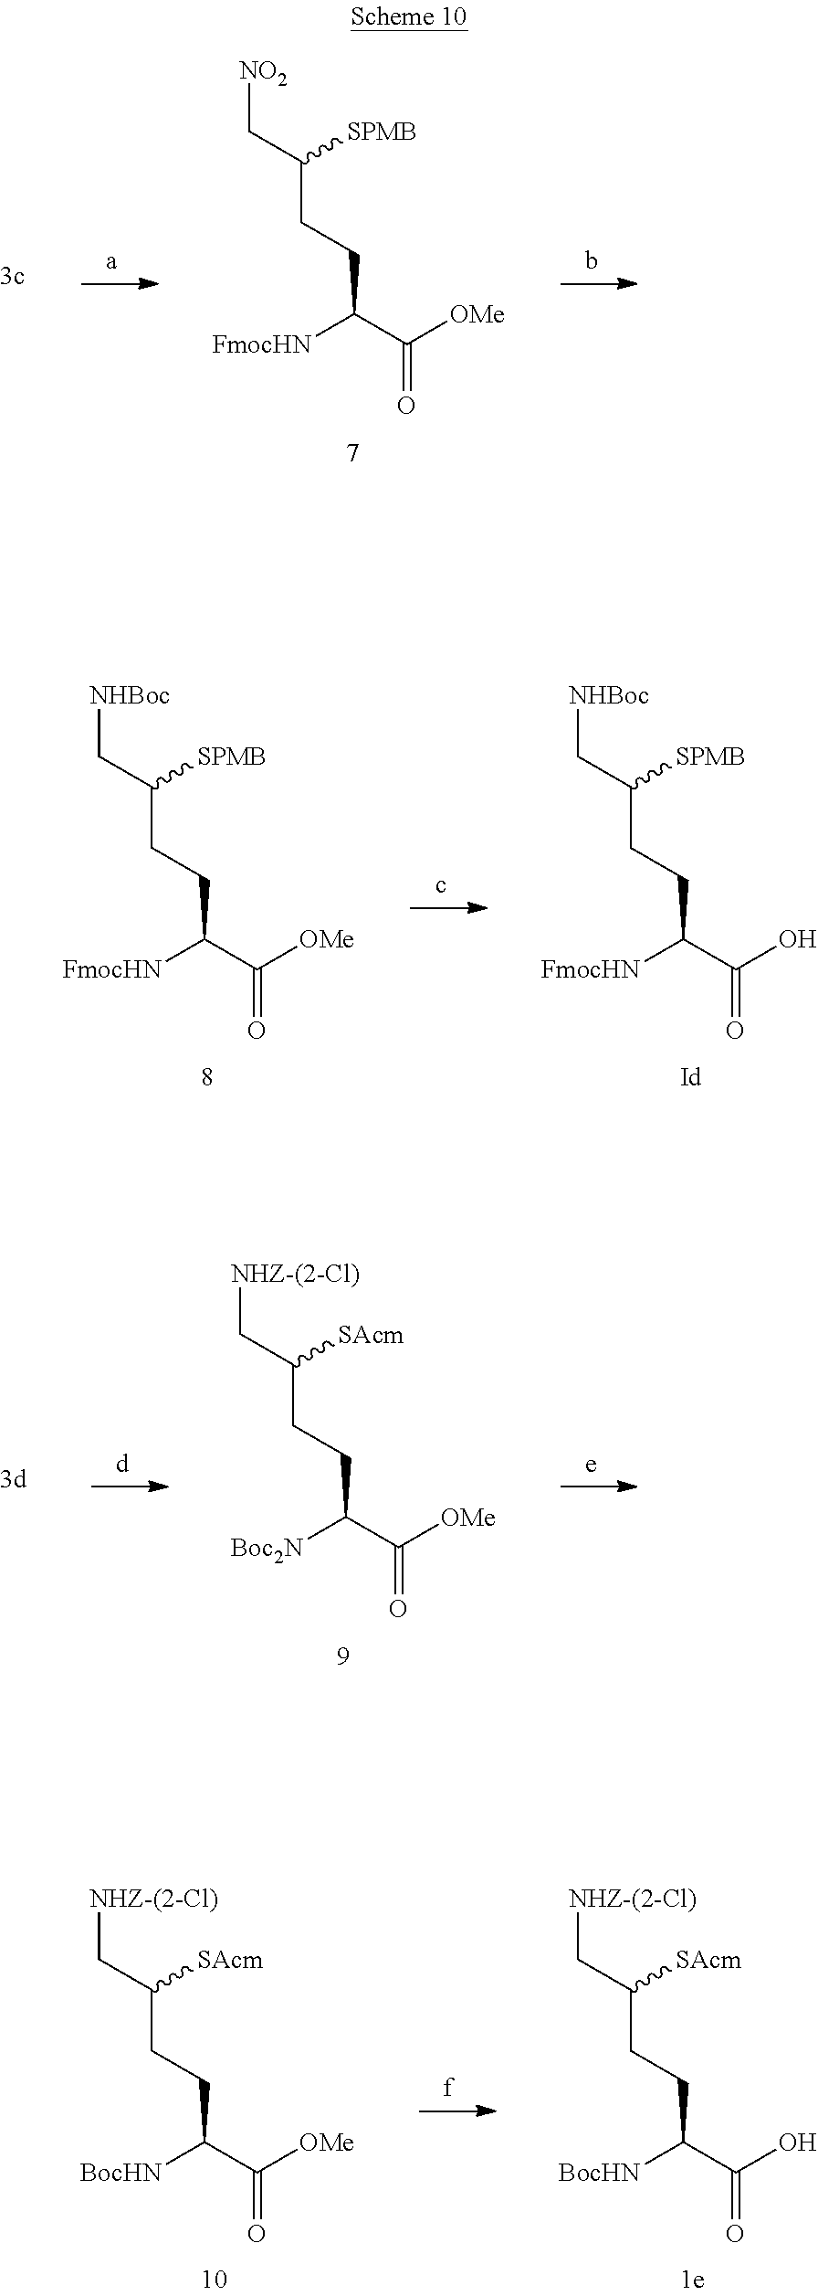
[NO2]CC(CCC(C([OMe])=O)[FmocHN])[SPMB].[NHBoc]CC(CCC(C([OMe])=O)[FmocHN])[SPMB].[NHBoc]CC(CCC(C(O)=O)[FmocHN])[SPMB].[NHZ-(2-Cl)]CC(CCC(C([OMe])=O)[Boc2N])[SAcm].[NHZ-(2-Cl)]CC(CCC(C([OMe])=O)[BocHN])[SAcm].[NHZ-(2-Cl)]CC(CCC(C(O)=O)[BocHN])[SAcm]
